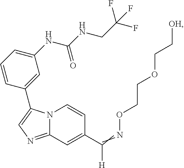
N12C(=NC=C1C1=CC(NC(NCC(F)(F)F)=O)=CC=C1)C=C(C(=NOCCOCC[OH])[H])C=C2
